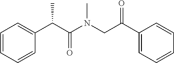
C1=CC=CC(C(C(N(CC(C2=CC=CC=C2)=O)C)=O)C)=C1
